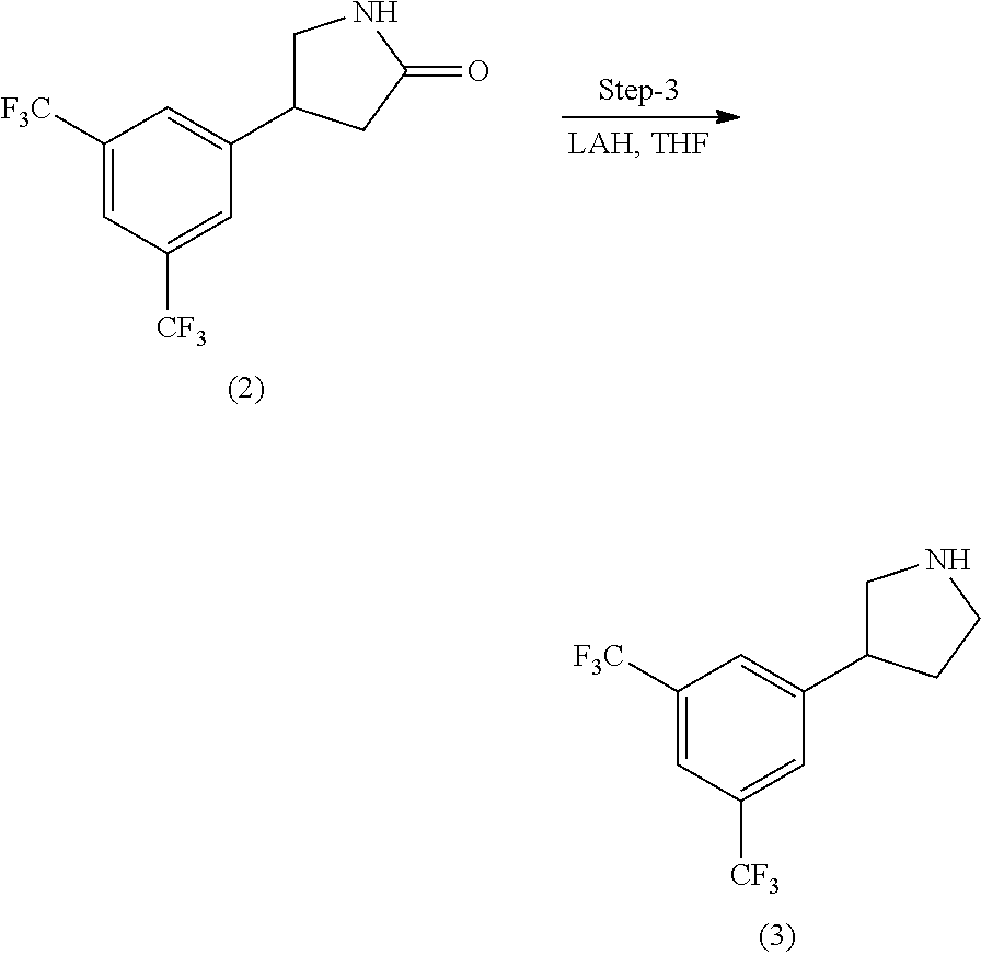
C1([F3C])=CC([CF3])=CC(C2CNCC2)=C1.C1([F3C])=CC([CF3])=CC(C2CNC(=O)C2)=C1
